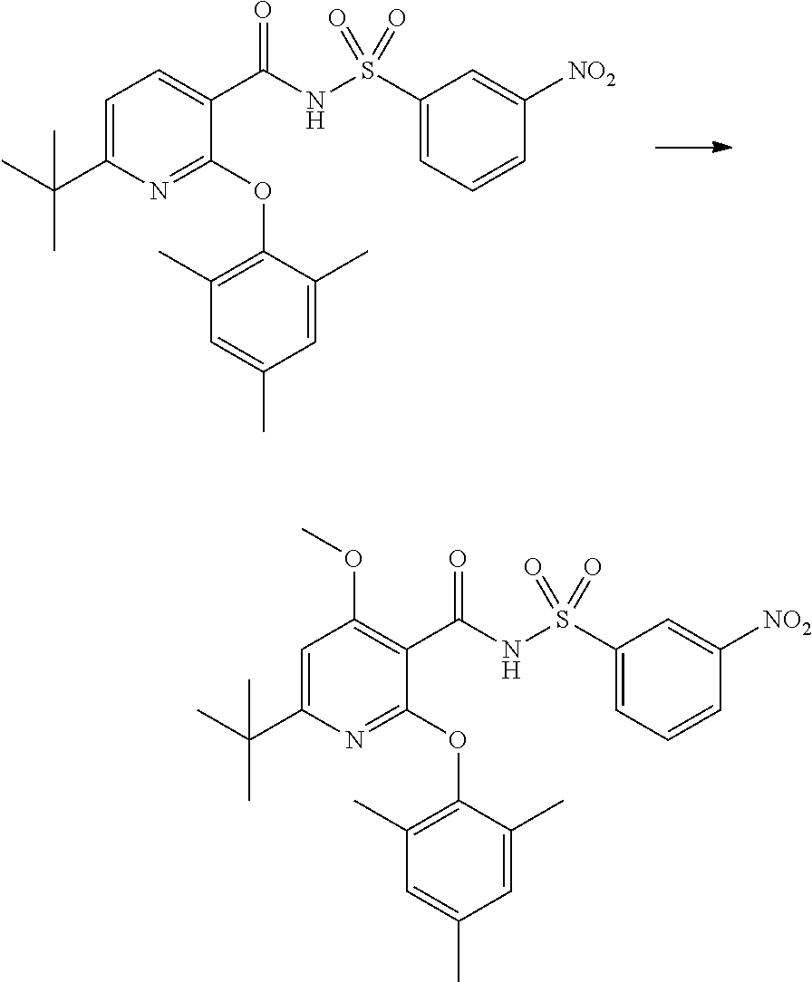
C1=C(C(C)(C)C)N=C(OC2=C(C)C=C(C)C=C2C)C(C(NS(C2=CC=CC([NO2])=C2)(=O)=O)=O)=C1.C1=C(C(C)(C)C)N=C(OC2=C(C)C=C(C)C=C2C)C(C(NS(C2=CC=CC([NO2])=C2)(=O)=O)=O)=C1OC
